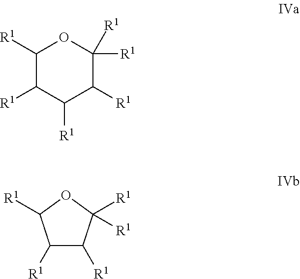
C1([R1])C([R1])C([R1])([R1])OC1[R1].C1([R1])C([R1])C([R1])C([R1])C([R1])([R1])O1
